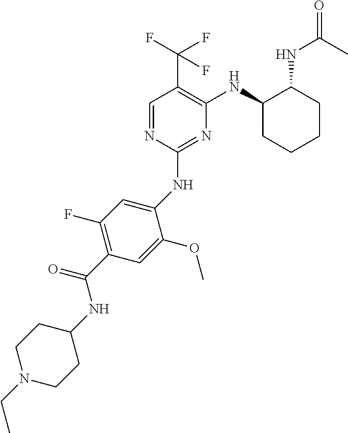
C1(NC2=CC(F)=C(C(NC3CCN(CC)CC3)=O)C=C2OC)=NC(NC2CCCCC2NC(C)=O)=C(C(F)(F)F)C=N1
